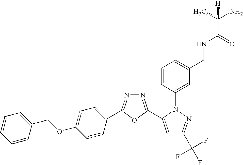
N1=C(C2=CC(C(F)(F)F)=NN2C2=CC(CNC(C(C)(N)[H])=O)=CC=C2)OC(C2=CC=C(OCC3=CC=CC=C3)C=C2)=N1
